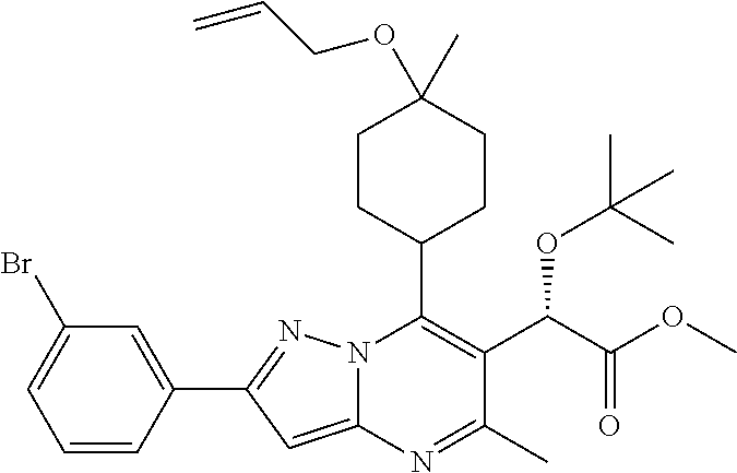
N12C(=CC(C3=CC(Br)=CC=C3)=N1)N=C(C)C(C(C(OC)=O)OC(C)(C)C)=C2C1CCC(OCC=C)(C)CC1
